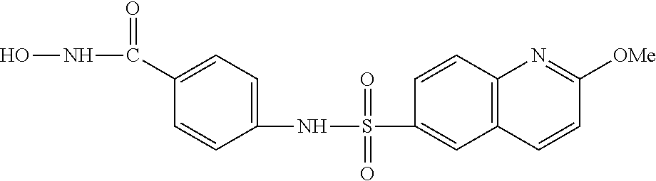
S(NC1=CC=C(C(NO)=O)C=C1)(=O)(=O)C1=CC2=C(C=C1)N=C([OMe])C=C2
